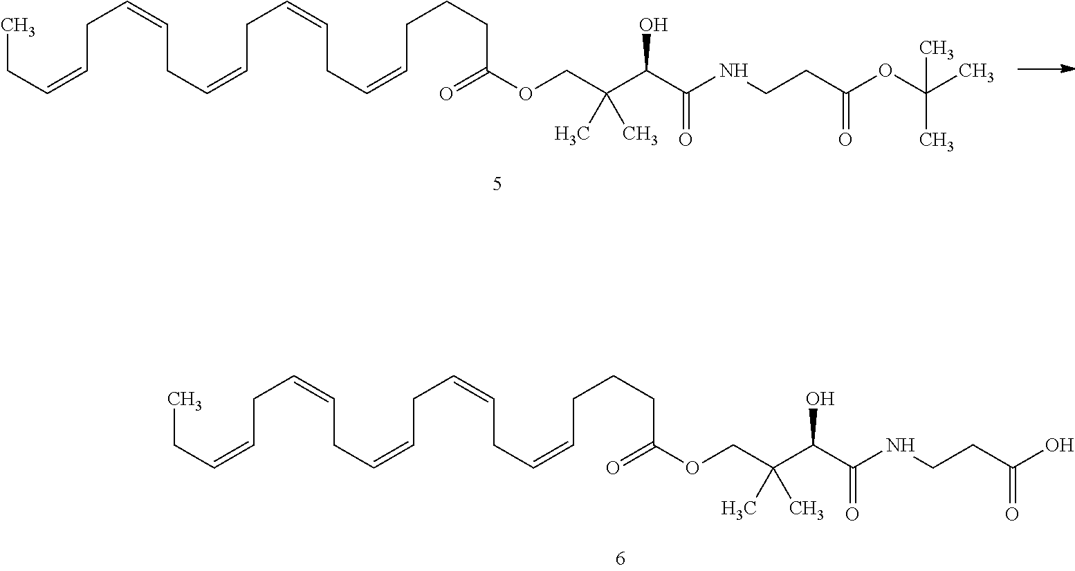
CCC=CCC=CCC=CCC=CCC=CCCCC(=O)OCC(C(C(NCCC(OC(C)(C)C)=O)=O)O)(C)C.CCC=CCC=CCC=CCC=CCC=CCCCC(=O)OCC(C(C(NCCC(O)=O)=O)O)(C)C
